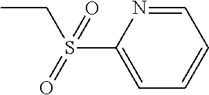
C1=NC(S(=O)(CC)=O)=CC=C1
